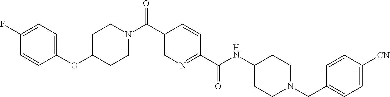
C1(OC2=CC=C(F)C=C2)CCN(C(C2=CN=C(C(NC3CCN(CC4=CC=C([CN])C=C4)CC3)=O)C=C2)=O)CC1
